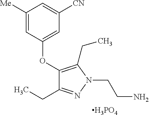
C1(CC)=NN(CCN)C(CC)=C1OC1=CC([CN])=CC([Me])=C1.[H3PO4]
